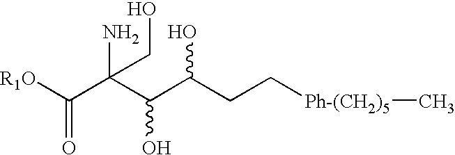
[R1O]C(C(C(C(CC[Ph-(CH2)5]C)O)O)(N)CO)=O
